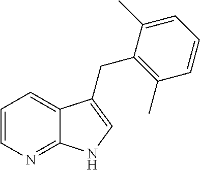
C1=CN=C2C(=C1)C(CC1=C(C)C=CC=C1C)=CN2
